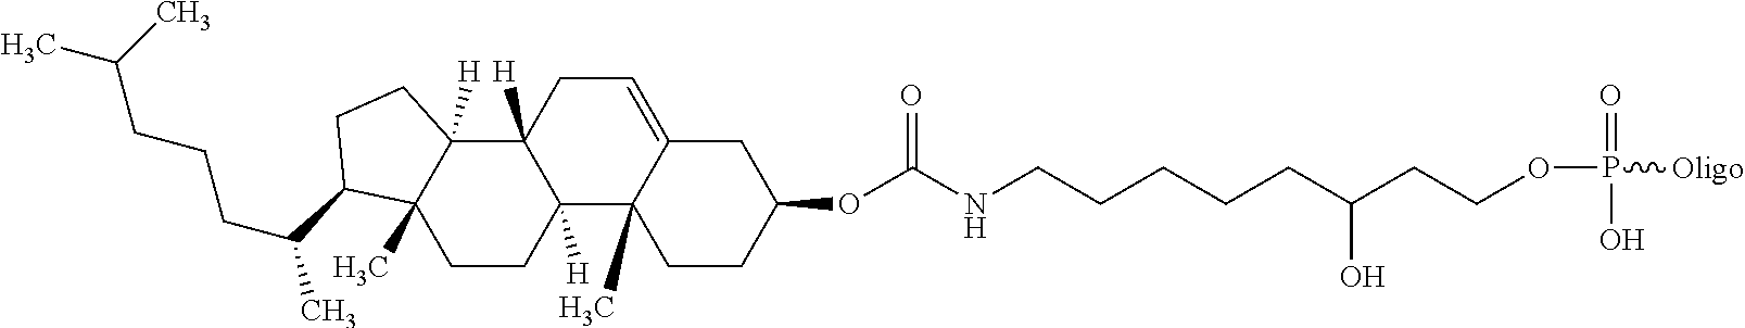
C1CC2([H])C([H])(C3([H])C1(C)C(C(CCCC(C)C)C)CC3)CC=C1C2(C)CCC(OC(NCCCCCC(CCOP(=O)(O)[Oligo])O)=O)C1
